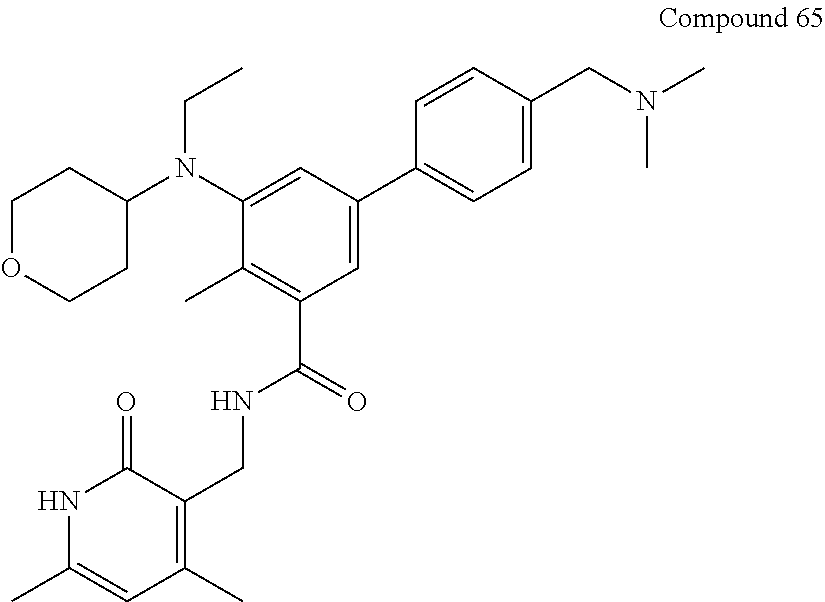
C1OCCC(N(C2=CC(C3=CC=C(CN(C)C)C=C3)=CC(C(=O)NCC3=C(C)C=C(C)NC3=O)=C2C)CC)C1
